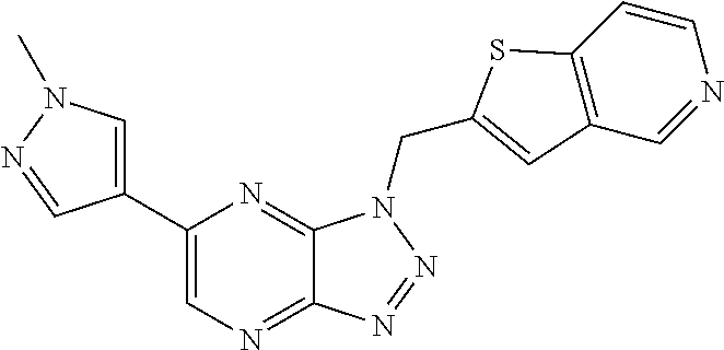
C1=C(C2=CN=C3C(=N2)N(CC2=CC4=C(C=CN=C4)S2)N=N3)C=NN1C
